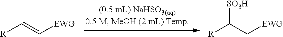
[R]C=C[EWG].[R]C(C[EWG])[SO3H]
